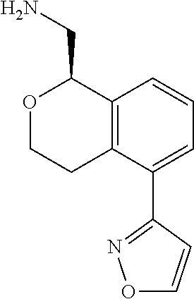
C12=C(C(C3=NOC=C3)=CC=C1)CCOC2CN
